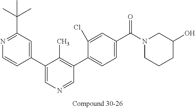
C1(C2=CN=CC(C3=CC=C(C(N4CCCC(O)C4)=O)C=C3Cl)=C2C)=CC(C(C)(C)C)=NC=C1
